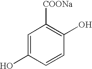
C1=C(O)C=CC(O)=C1[COONa]
